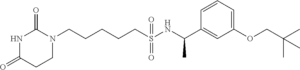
N1C(=O)CCN(CCCCCS(NC(C2=CC(OCC(C)(C)C)=CC=C2)C)(=O)=O)C1=O
